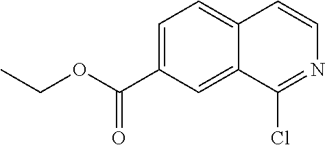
C1=C(C(OCC)=O)C=C2C(=C1)C=CN=C2Cl
